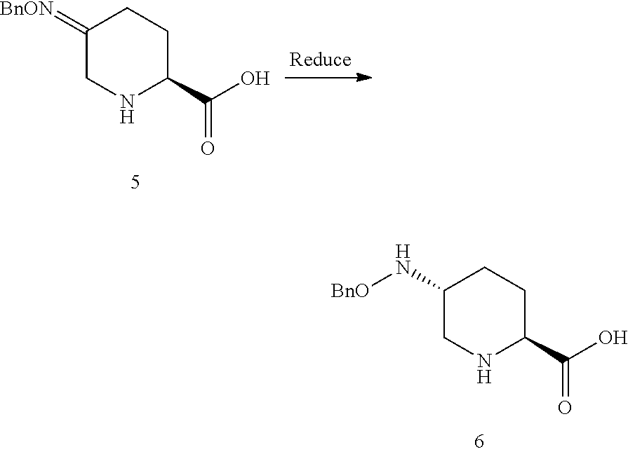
C1(=[BnON])CNC(C(O)=O)CC1.C1(N[BnO])CNC(C(O)=O)CC1
